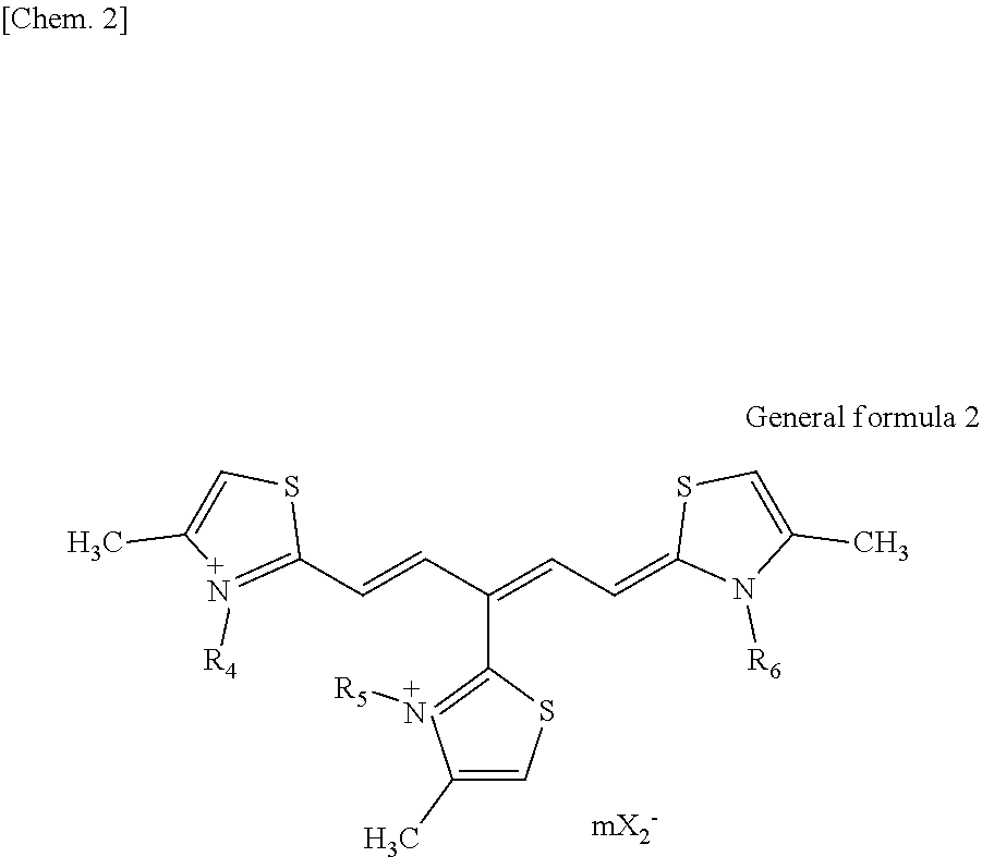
C1(C)=CSC(C(=CC=C2N([R6])C(C)=CS2)C=CC2=[+N]([R4])C(C)=CS2)=[+N]1[R5]
